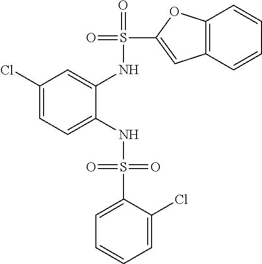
C1(Cl)=CC=C(NS(=O)(=O)C2=CC=CC=C2Cl)C(NS(=O)(C2=CC3=C(O2)C=CC=C3)=O)=C1
